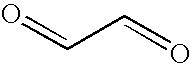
O=CC=O
